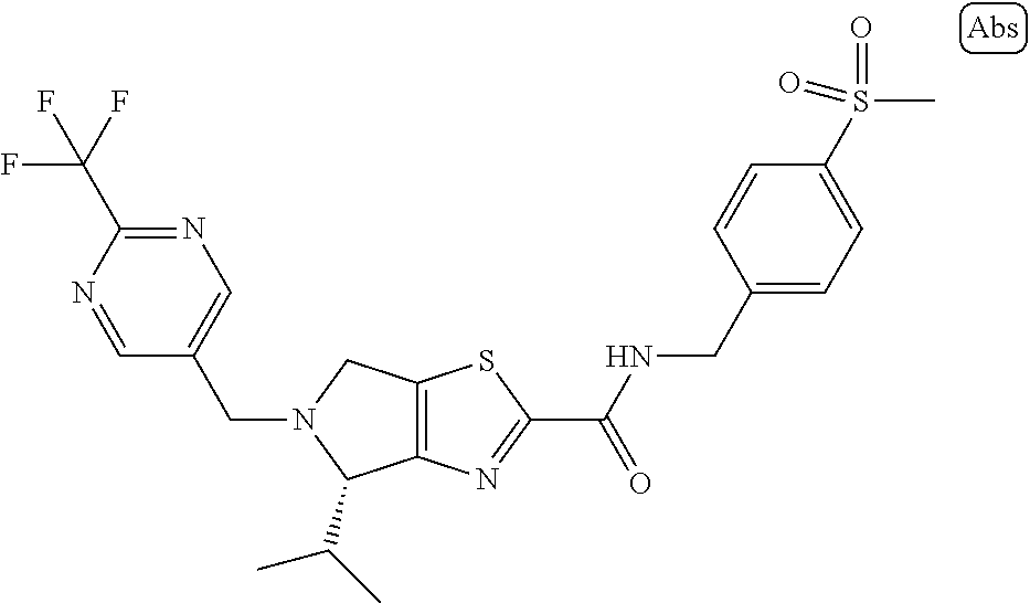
C12=C(N=C(C(NCC3=CC=C(S(C)(=O)=O)C=C3)=O)S1)C(C(C)C)N(CC1=CN=C(C(F)(F)F)N=C1)C2
